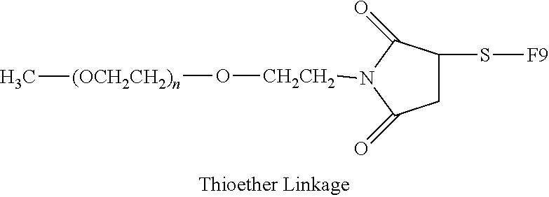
C1(=O)CC(S[F9])C(=O)N1[CH2CH2]O[(OCH2CH2)n]C
